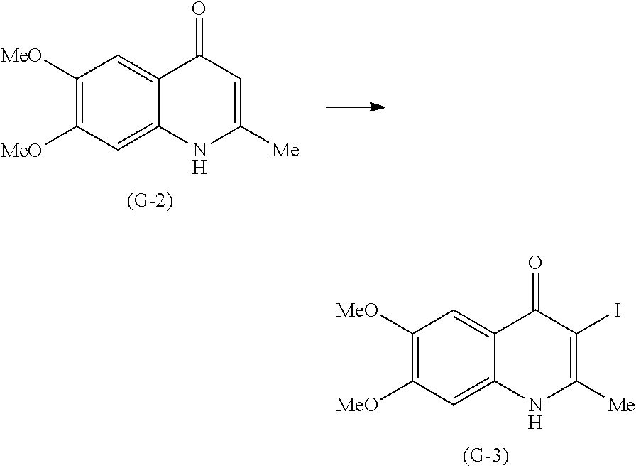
C1([MeO])=C([MeO])C=C2C(=C1)C(=O)C(I)=C([Me])N2.C1([MeO])=C([MeO])C=C2C(=C1)C(=O)C=C([Me])N2
